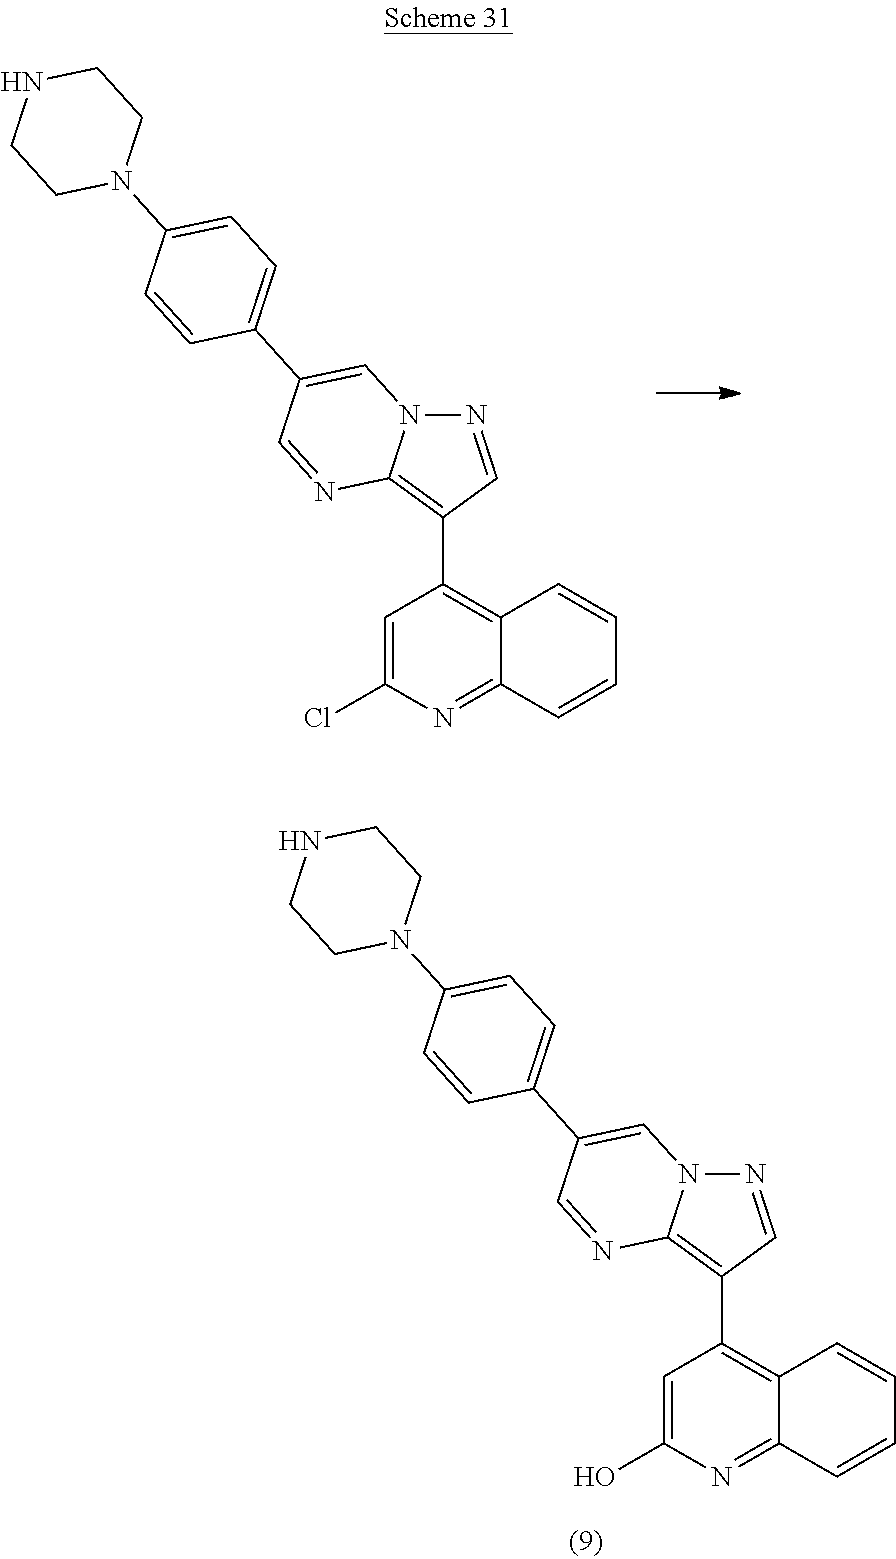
N1=CC(C2=C3C(=NC(O)=C2)C=CC=C3)=C2N1C=C(C1=CC=C(N3CCNCC3)C=C1)C=N2.N1=CC(C2=C3C(=NC(Cl)=C2)C=CC=C3)=C2N1C=C(C1=CC=C(N3CCNCC3)C=C1)C=N2
